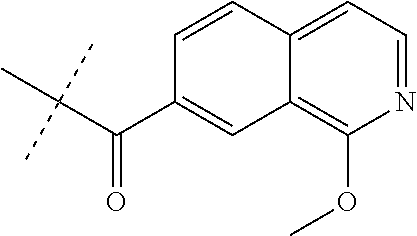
C1(C(C(C)(C)C)=O)=CC2=C(OC)N=CC=C2C=C1
